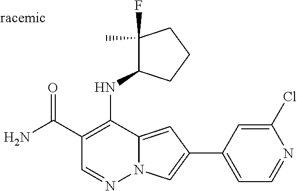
O=C(C1=C(NC2C(F)(C)CCC2)C2=CC(C3=CC=NC(Cl)=C3)=CN2N=C1)N
